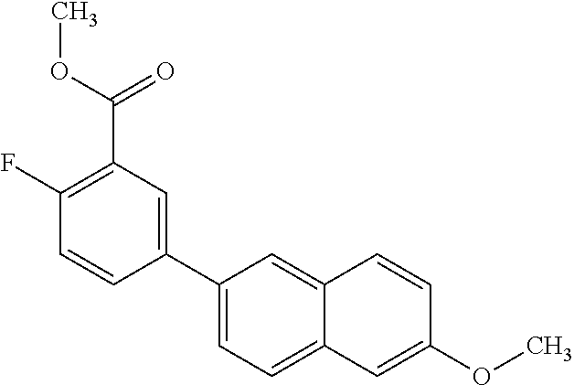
C1(C2=CC=C3C(=C2)C=CC(OC)=C3)=CC(C(=O)OC)=C(F)C=C1
